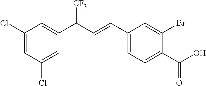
C1(Cl)=CC(Cl)=CC(C(C=CC2=CC=C(C(=O)O)C(Br)=C2)[CF3])=C1
